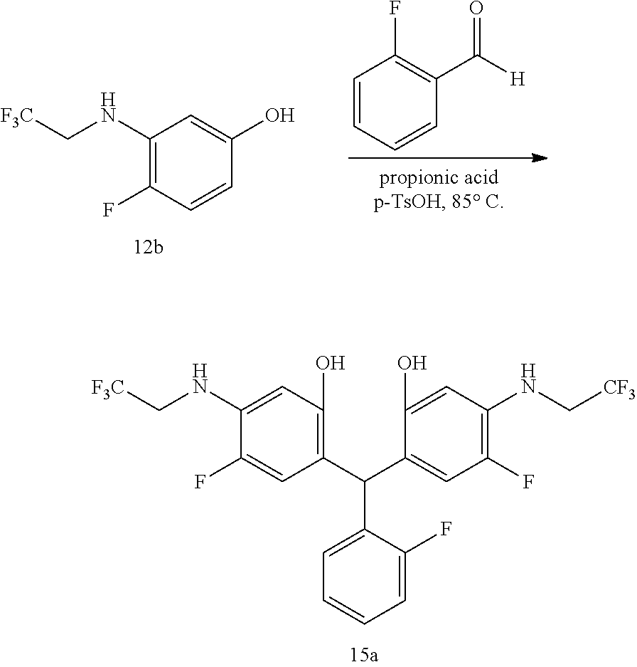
C1(NC[F3C])=C(F)C=CC(O)=C1.C1=CC=CC(C(=O)[H])=C1F.C1(NC[F3C])=CC(O)=C(C(C2=CC=CC=C2F)C2=CC(F)=C(NC[CF3])C=C2O)C=C1F
